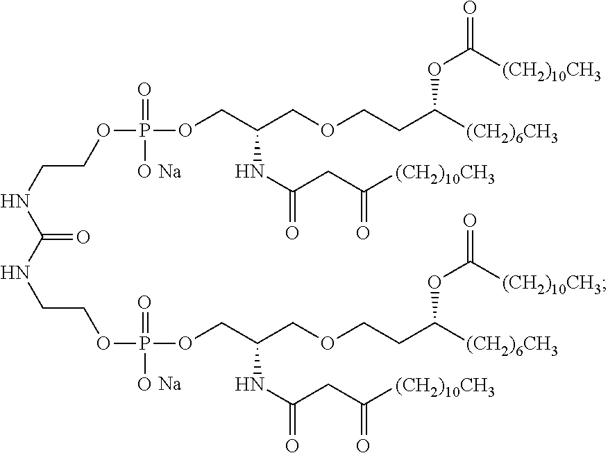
O(P(OCC(COCCC([(CH2)6CH3])OC([(CH2)10CH3])=O)NC(CC([(CH2)10CH3])=O)=O)(=O)O)CCNC(NCCOP(OCC(COCCC([(CH2)6CH3])OC([(CH2)10CH3])=O)NC(CC([(CH2)10CH3])=O)=O)(=O)O)=O.[Na].[Na]
